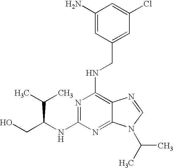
N1=C(NC(CO)C(C)C)N=C2C(=C1NCC1=CC(Cl)=CC(N)=C1)N=CN2C(C)C
